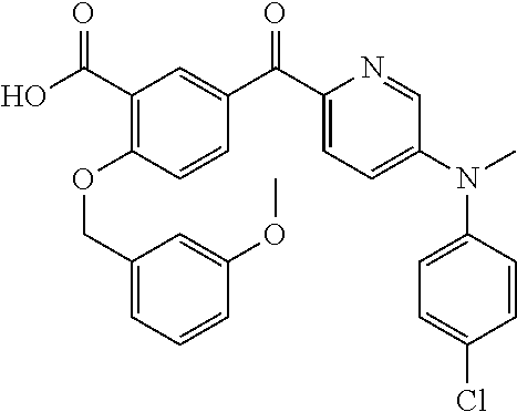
C(OC1=C(C(O)=O)C=C(C(C2=CC=C(N(C3=CC=C(Cl)C=C3)C)C=N2)=O)C=C1)C1=CC=CC(OC)=C1
